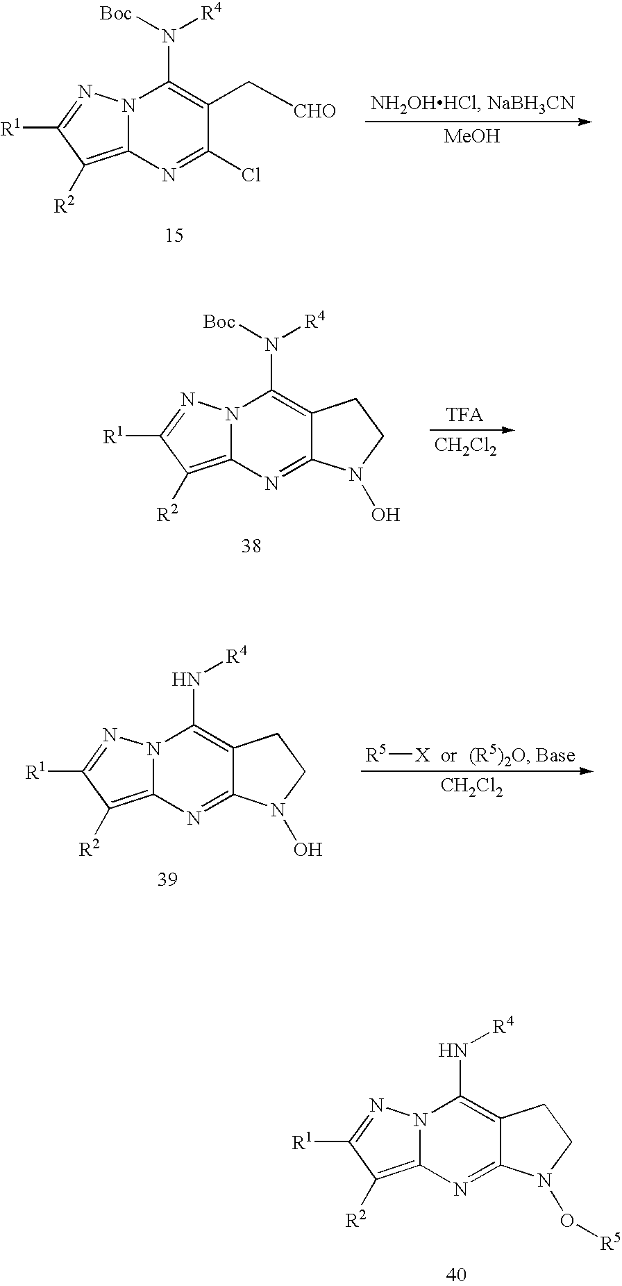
C12=C([R2])C([R1])=NN1C(N([R4])[Boc])=C(C[CHO])C(Cl)=N2.[MeOH].[CH2Cl2].C12=C([R2])C([R1])=NN1C(N([R4])[Boc])=C1C(=N2)N(O)CC1.C12=C([R2])C([R1])=NN1C(N[R4])=C1C(=N2)N(O)CC1.[R5][X].[CH2Cl2].C12=C([R2])C([R1])=NN1C(N[R4])=C1C(=N2)N(O[R5])CC1
